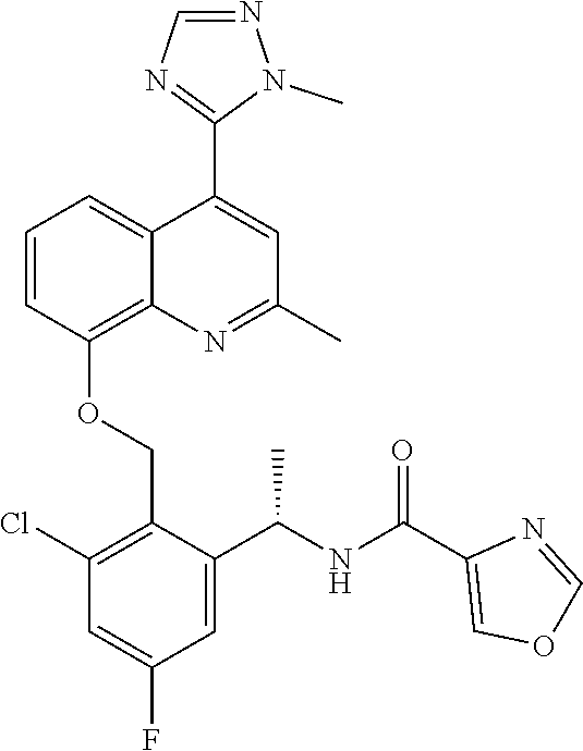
C1=CC(OCC2=C(Cl)C=C(F)C=C2C(NC(C2=COC=N2)=O)C)=C2C(=C1)C(C1=NC=NN1C)=CC(C)=N2
